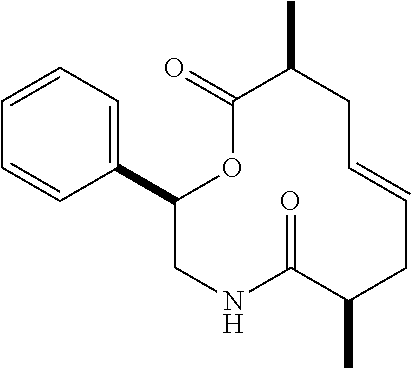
C1(C2=CC=CC=C2)CNC(=O)C(C)CC=CCC(C)C(=O)O1
